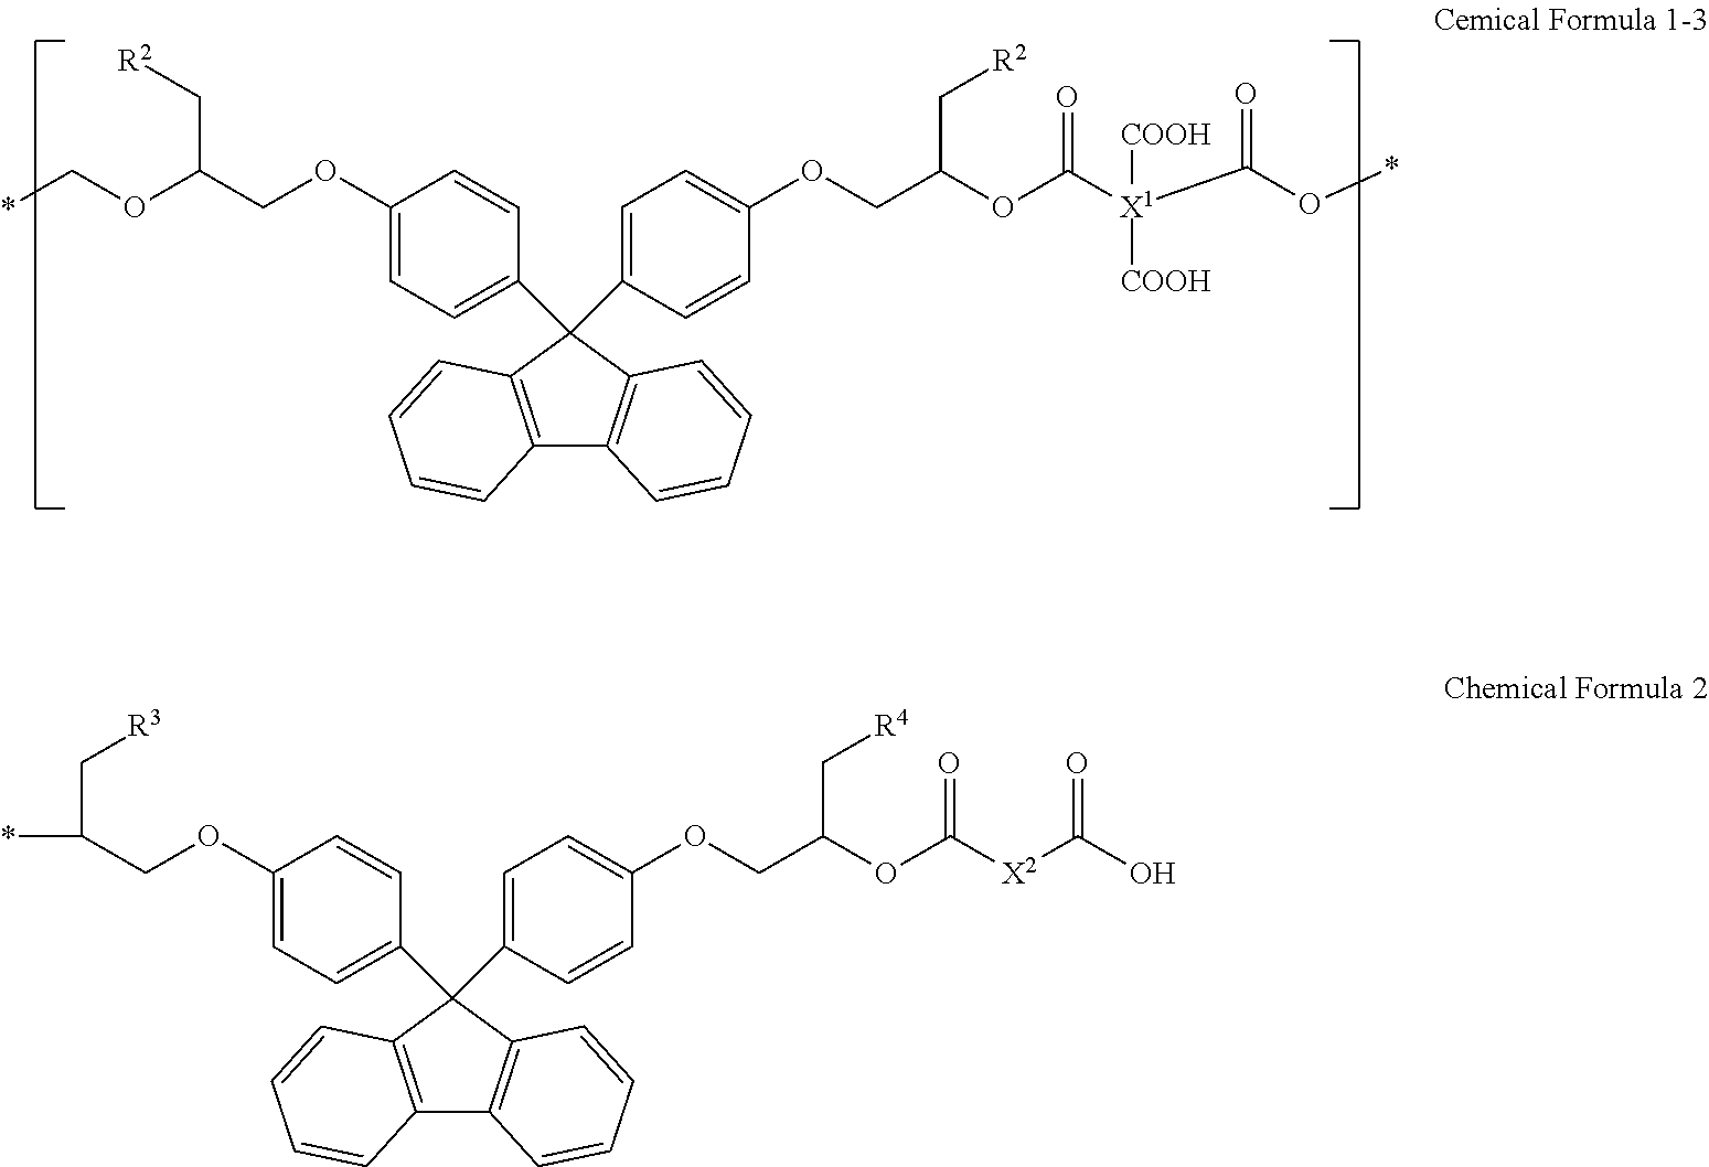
C1(OCC(OC*)C[R2])=CC=C(C2(C3=CC=C(OCC(OC(=O)[X1](C(O*)=O)([COOH])[COOH])C[R2])C=C3)C3=C(C4=C2C=CC=C4)C=CC=C3)C=C1.C1(OCC(*)C[R3])=CC=C(C2(C3=CC=C(OCC(OC(=O)[X2]C(=O)O)C[R4])C=C3)C3=C(C4=C2C=CC=C4)C=CC=C3)C=C1
